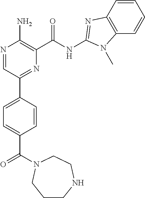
N1=CC(C2=CC=C(C(=O)N3CCNCCC3)C=C2)=NC(C(NC2=NC3=C(C=CC=C3)N2C)=O)=C1N
